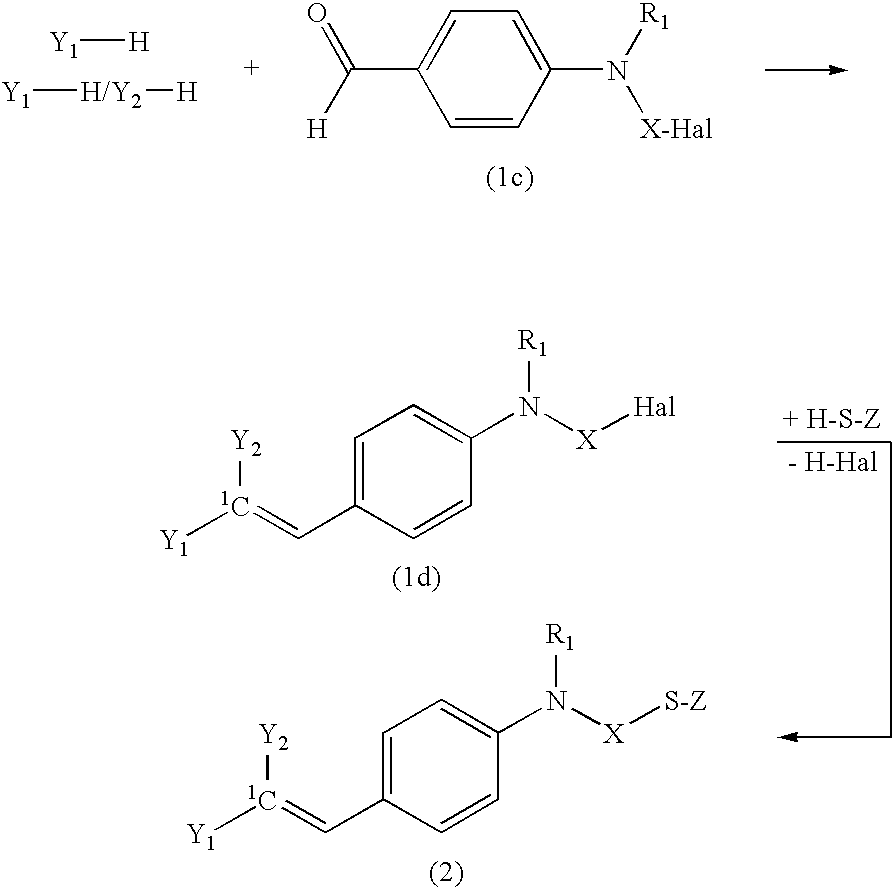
C1=C(C=[1C]([Y1])[Y2])C=CC(N([X][Hal])[R1])=C1.C1=C(C=[1C]([Y1])[Y2])C=CC(N([X][S-Z])[R1])=C1.C1=C(N([R1])[X-Hal])C=CC(C([H])=O)=C1.[Y1][H].[Y1][H/Y2][H]
